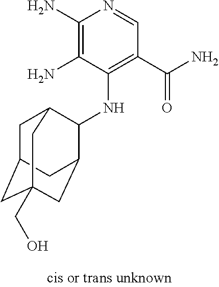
C1(N)=C(N)C(NC2C3CC4(CO)CC(CC2C4)C3)=C(C(N)=O)C=N1
